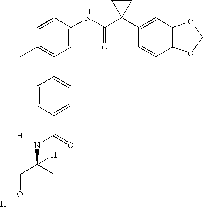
C1=CC(NC(C2(C3=CC4=C(C=C3)OCO4)CC2)=O)=CC(C2=CC=C(C(=O)NC(CO)(C)[H])C=C2)=C1C.[H].[H]
